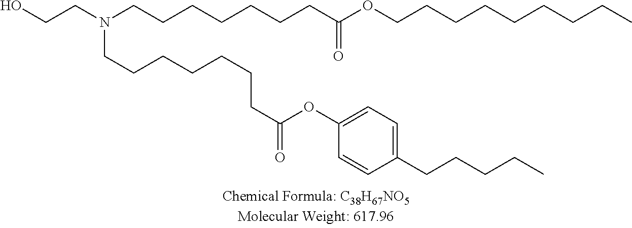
C1(CCCCC)=CC=C(OC(CCCCCCCN(CCO)CCCCCCCC(OCCCCCCCCC)=O)=O)C=C1
